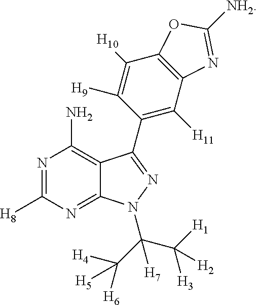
N1=C([H8])N=C2C(=C1N)C(C1=C([H11])C3=C(C([H10])=C1[H9])OC([NH2])=N3)=NN2C(C([H3])([H2])[H1])(C([H4])([H6])[H5])[H7]
